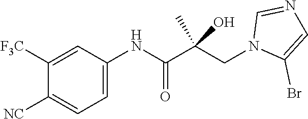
C1([F3C])=CC(NC(C(CN2C(Br)=CN=C2)(C)O)=O)=CC=C1[NC]
